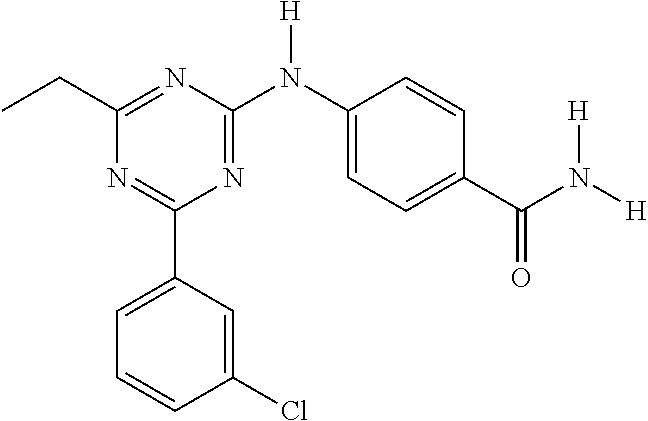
C1(C2=CC=CC(Cl)=C2)=NC(CC)=NC(N(C2=CC=C(C(N([H])[H])=O)C=C2)[H])=N1
